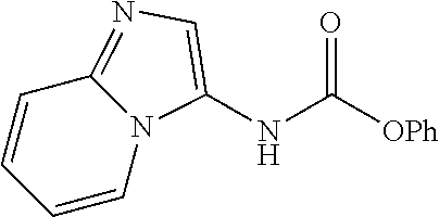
C1=CC=CN2C1=NC=C2NC(=O)[OPh]
